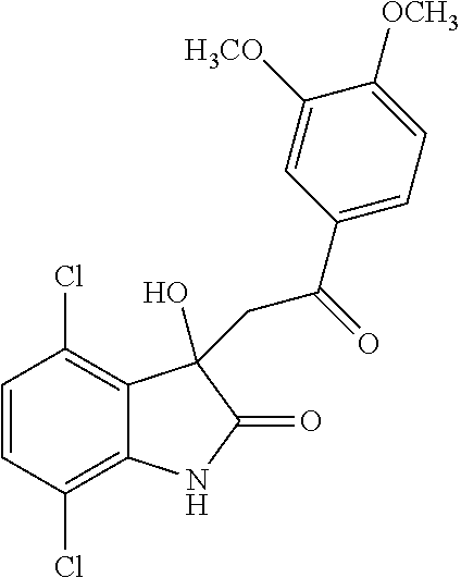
C1=CC(Cl)=C2C(=C1Cl)C(O)(CC(C1=CC=C([OCH3])C([H3CO])=C1)=O)C(=O)N2
